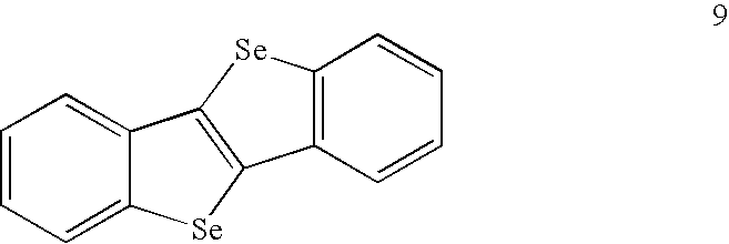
C1=CC=C2C(=C1)C1=C([Se]2)C2=C([Se]1)C=CC=C2
